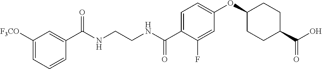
C1(C(NCCNC(C2=CC=C(OC3CCC(C(O)=O)CC3)C=C2F)=O)=O)=CC([F3CO])=CC=C1
